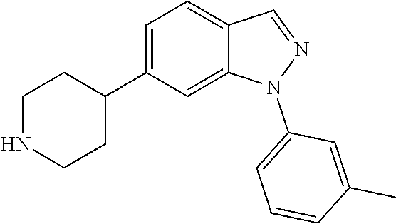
C1(C2CCNCC2)=CC=C2C(=C1)N(C1=CC=CC(C)=C1)N=C2
